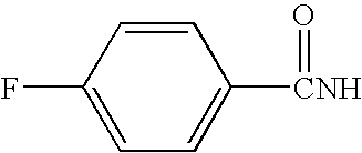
C1(F)=CC=C([CNH]=O)C=C1
